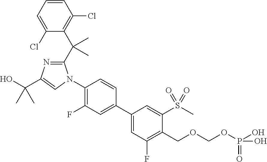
C1(Cl)=CC=CC(Cl)=C1C(C1=NC(C(O)(C)C)=CN1C1=C(F)C=C(C2=CC(F)=C(COCOP(O)(=O)O)C(S(C)(=O)=O)=C2)C=C1)(C)C
